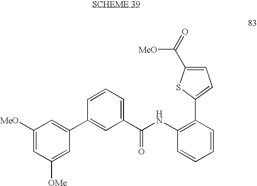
C1([MeO])=CC([OMe])=CC(C2=CC(C(NC3=C(C4=CC=C(C([MeO])=O)S4)C=CC=C3)=O)=CC=C2)=C1
